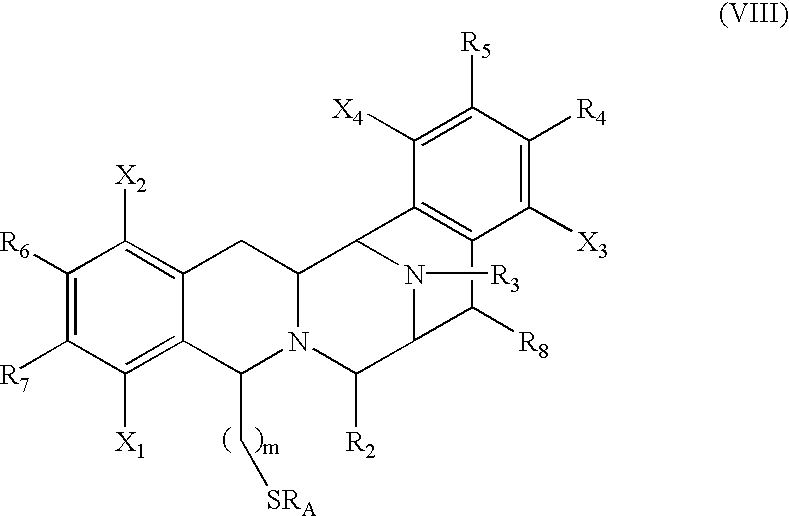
C1([R6])=C([R7])C([X1])=C2C(=C1[X2])CC1N(C2C[SRA])C([R2])C2N([R3])C1C1=C(C2[R8])C([X3])=C([R4])C([R5])=C1[X4]
